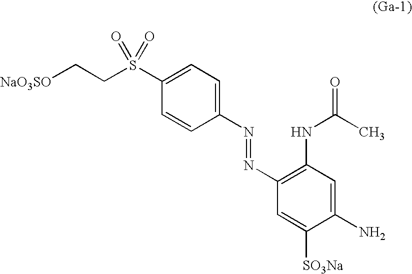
C1(N=NC2=C(NC(=O)C)C=C(N)C([SO3Na])=C2)=CC=C(S(CC[NaO3SO])(=O)=O)C=C1
